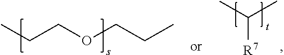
C(C)(C)[R7].C(COCCC)C
